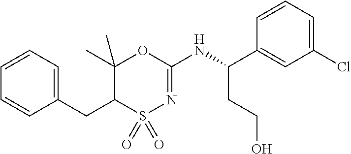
C1=CC=CC(CC2C(C)(C)OC(NC(C3=CC(Cl)=CC=C3)CCO)=NS2(=O)=O)=C1
